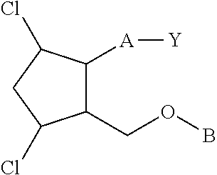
C1C(Cl)C(COB)C([A][Y])C1Cl
